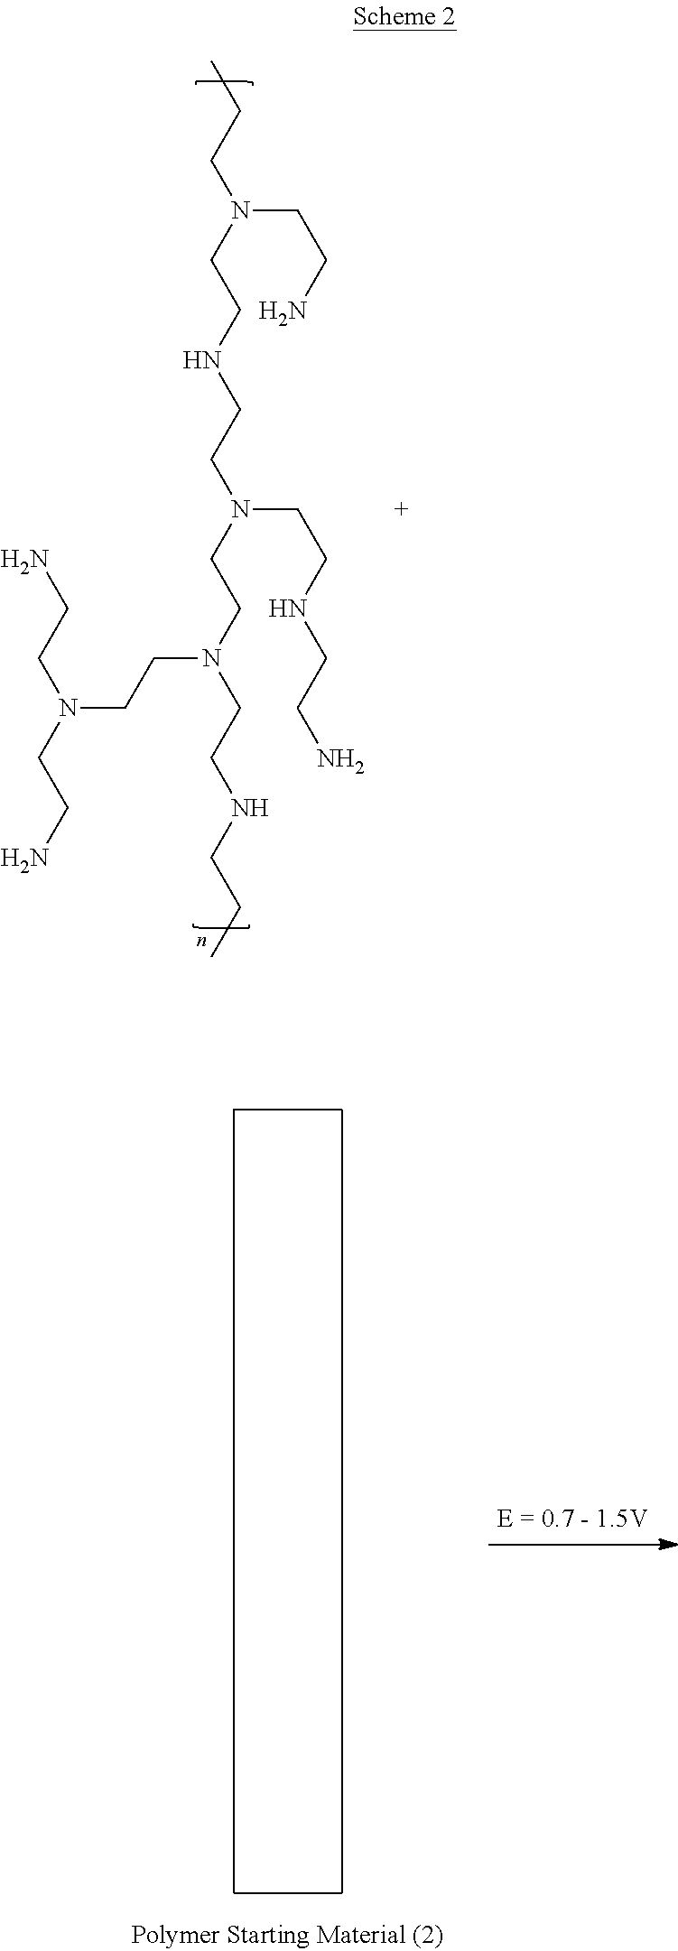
NCCN(CCNCCN(CCNCCN)CCN(CCNCCC)CCN(CCN)CCN)CCC
